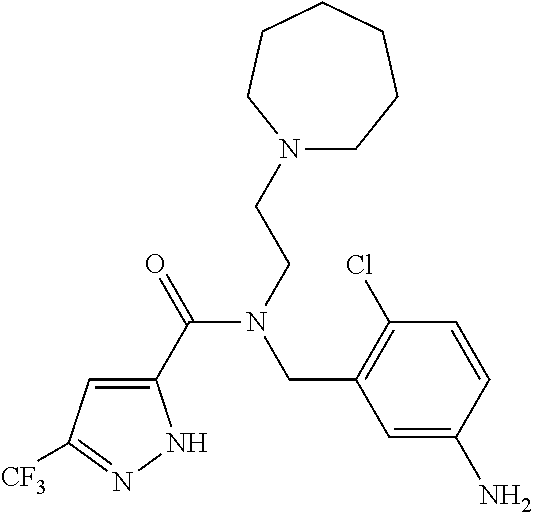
C1(C(=O)N(CCN2CCCCCC2)CC2=C(Cl)C=CC(N)=C2)=CC([CF3])=NN1
